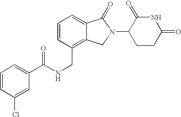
C1(C(NCC2=C3C(=CC=C2)C(=O)N(C2CCC(=O)NC2=O)C3)=O)=CC=CC(Cl)=C1
